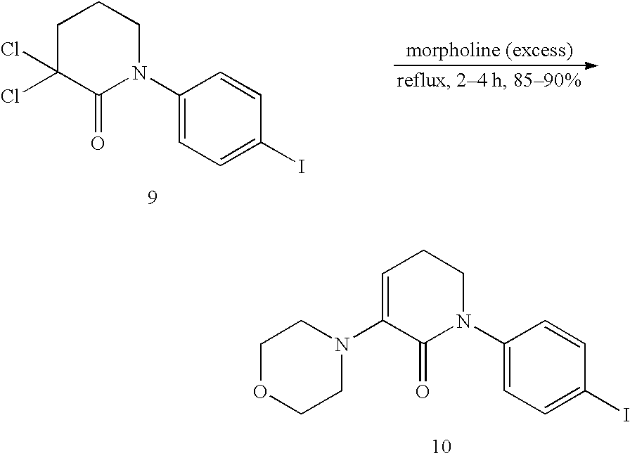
C1OCCN(C2=CCCN(C3=CC=C(I)C=C3)C2=O)C1.C1C(Cl)(Cl)C(=O)N(C2=CC=C(I)C=C2)CC1
